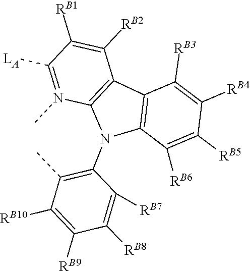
CC1=C(N2C3=C(C([RB2])=C([RB1])C([LA])=N3C)C3=C2C([RB6])=C([RB5])C([RB4])=C3[RB3])C([RB7])=C([RB8])C([RB9])=C1[RB10]
